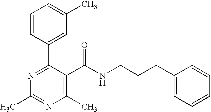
C1=CC(C2=NC(C)=NC(C)=C2C(NCCCC2=CC=CC=C2)=O)=CC(C)=C1
